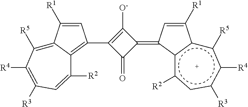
C1=C([R1])C2=C([R5])C([R4])=C([R3])C=C([R2])C2=C1C1=C([O-])C(=C2C=C([R1])c3c2c([R2])cc([R3])c([R4])c3[R5])C1=O
